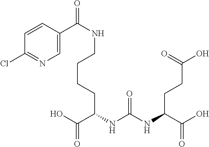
OC(C(NC(NC(C(O)=O)CCC(O)=O)=O)CCCCNC(C1=CN=C(Cl)C=C1)=O)=O
